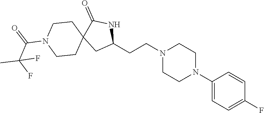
C1(N2CCN(CCC3NC(=O)C4(C3)CCN(C(=O)C(F)(C)F)CC4)CC2)=CC=C(F)C=C1
